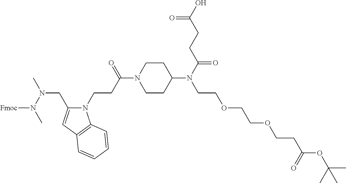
N1(CCC(=O)N2CCC(N(CCOCCOCCC(=O)OC(C)(C)C)C(CCC(O)=O)=O)CC2)C(CN(C)N([Fmoc])C)=CC2=C1C=CC=C2
